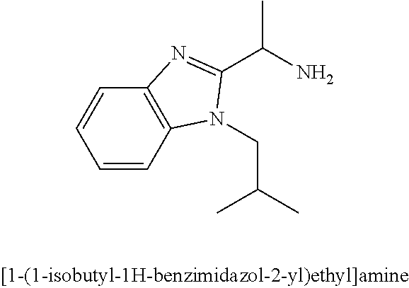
C1=CC2=C(C=C1)N=C(C(C)N)N2CC(C)C
